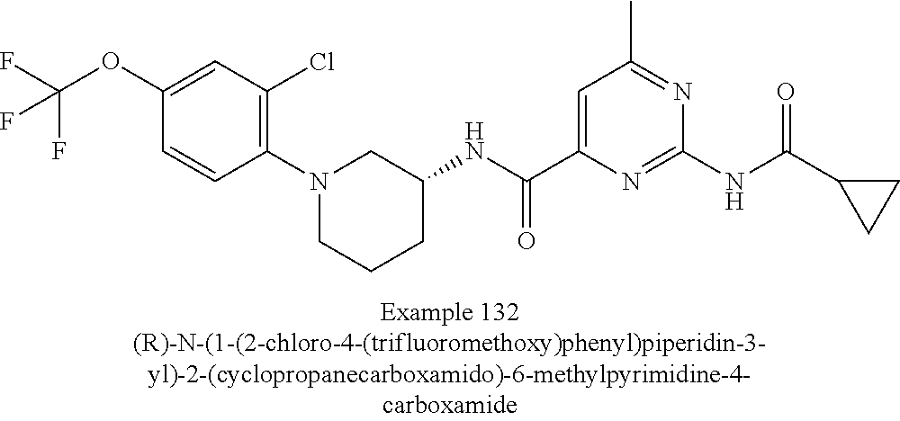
C1(OC(F)(F)F)=CC(Cl)=C(N2CCCC(NC(C3=CC(C)=NC(NC(C4CC4)=O)=N3)=O)C2)C=C1
